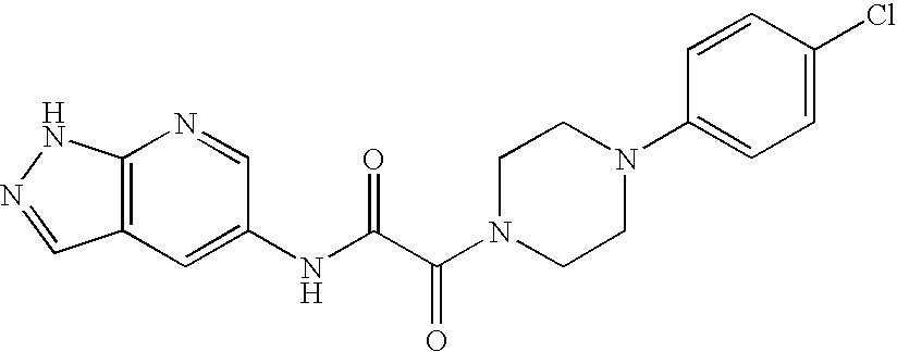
C12=C(C=C(NC(C(N3CCN(C4=CC=C(Cl)C=C4)CC3)=O)=O)C=N1)C=NN2
